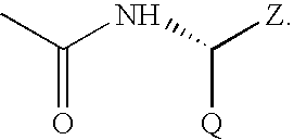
O=C(C)NC([Z])[Q]
